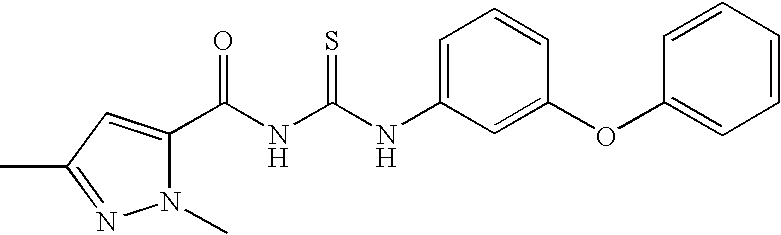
C(NC(NC1=CC=CC(OC2=CC=CC=C2)=C1)=S)(=O)C1=CC(C)=NN1C
